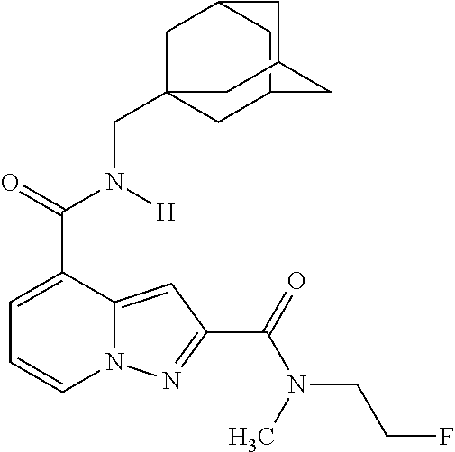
C1=C(C(=O)N([H])CC23CC4CC(C2)CC(C4)C3)C2=CC(C(=O)N(C)CCF)=NN2C=C1
